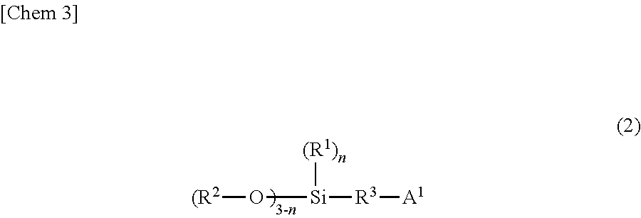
[(R2]O[Si]([(R1)n])[R3][A1]
